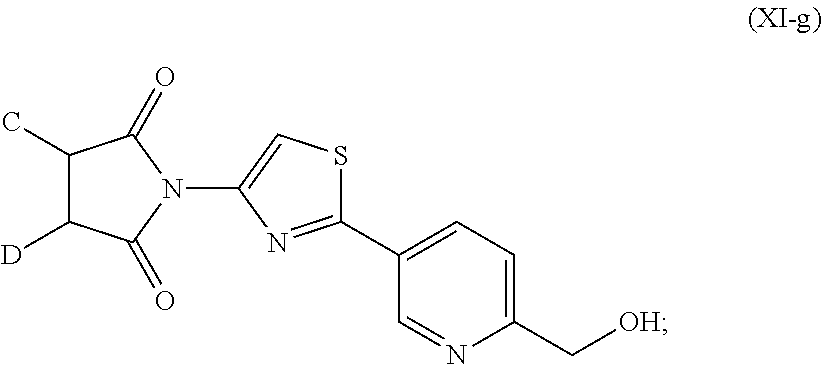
C1(C)C([D])C(=O)N(C2=CSC(C3=CC=C(C[OH])N=C3)=N2)C1=O
